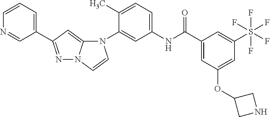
N1=C(C2=CC=CN=C2)C=C2N1C=CN2C1=CC(NC(C2=CC(OC3CNC3)=CC(S(F)(F)(F)(F)F)=C2)=O)=CC=C1C
